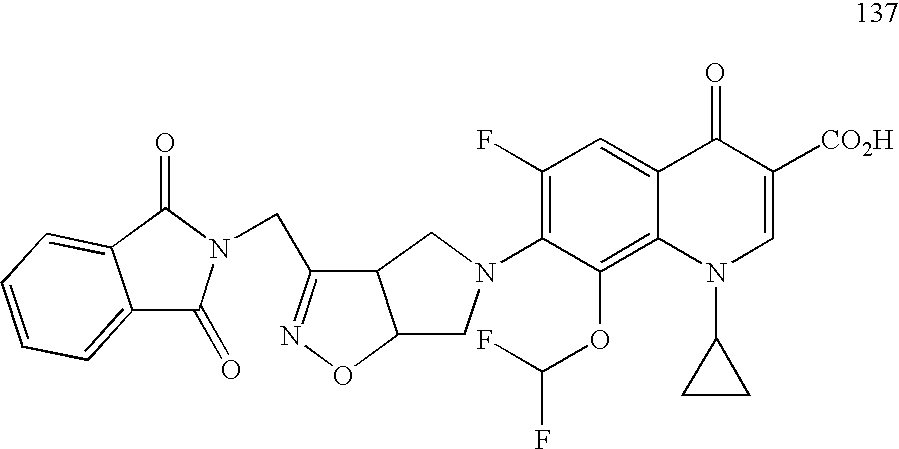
C1(N2CC3C(C(CN4C(=O)C5=CC=CC=C5C4=O)=NO3)C2)=C(F)C=C2C(=C1OC(F)F)N(C1CC1)C=C([CO2H])C2=O
